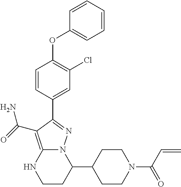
C1(C2N3C(=C(C(=O)N)C(C4=CC(Cl)=C(OC5=CC=CC=C5)C=C4)=N3)NCC2)CCN(C(C=C)=O)CC1
